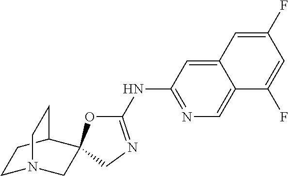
C1(NC2=NC=C3C(=C2)C=C(F)C=C3F)=NCC2(O1)CN1CCC2CC1
